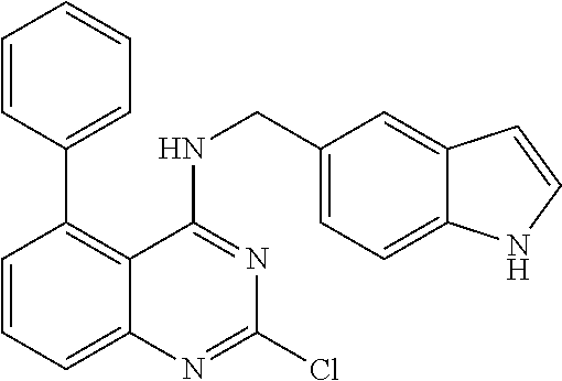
C1=CC=CC=C1C1=C2C(=CC=C1)N=C(Cl)N=C2NCC1=CC=C2C(=C1)C=CN2
